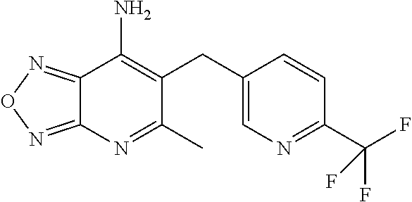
C12=NON=C1N=C(C)C(CC1=CN=C(C(F)(F)F)C=C1)=C2N
